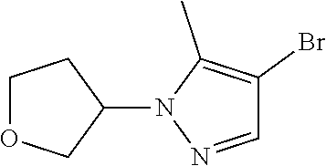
C1(C)=C(Br)C=NN1C1COCC1
